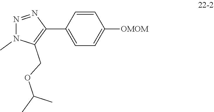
C1=C(C2=C(COC(C)C)N(C)N=N2)C=CC([OMOM])=C1
